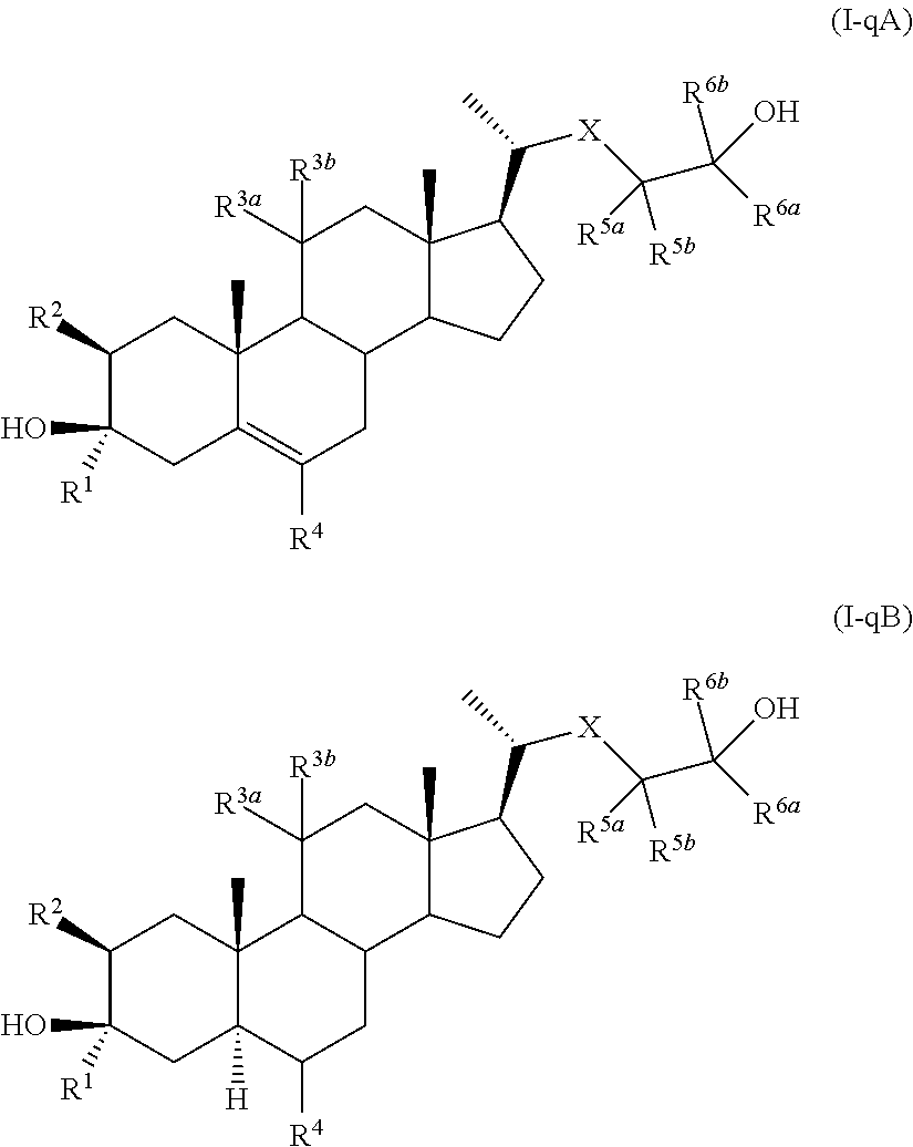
C1([R2])C([R1])(O)CC2=C([R4])CC3C(C2(C)C1)C([R3b])([R3a])CC1(C)C3CCC1C(C)[X]C(C([R6a])(O)[R6b])([R5b])[R5a].C1([R2])C([R1])(O)CC2([H])C(C)(C1)C1C(CC2[R4])C2C(C)(CC1([R3b])[R3a])C(C(C)[X]C(C([R6a])(O)[R6b])([R5b])[R5a])CC2
